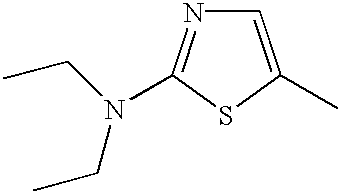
C1=C(C)SC(N(CC)CC)=N1
